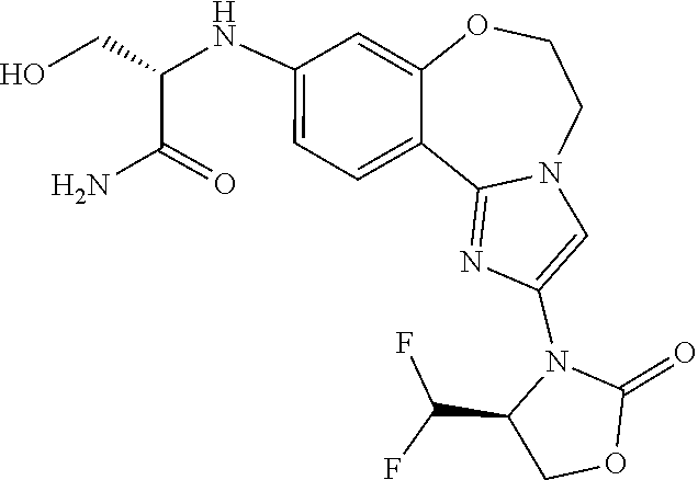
C(C1COC(=O)N1C1=CN2C(=N1)C1=CC=C(NC(CO)C(=O)N)C=C1OCC2)(F)F
